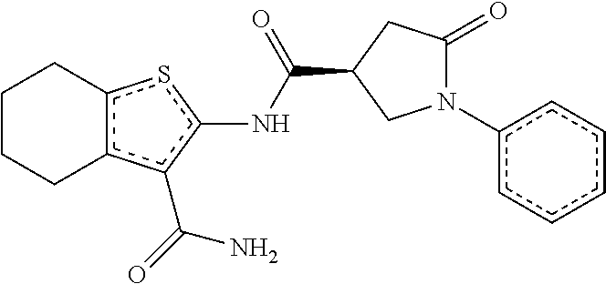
C1CCc2c(sc(NC(C3CN(c4ccccc4)C(=O)C3)=O)c2C(=O)N)C1
